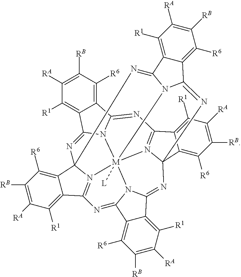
C1([RB])=C([RA])C([R1])=C2C(=C1[R6])C1=NC34C5=C([R6])C([RB])=C([RA])C([R1])=C5C5=N3[M]367([L])N1C2=NC1(C2=C([R6])C([RB])=C([RA])C([R1])=C2C(=N13)N=C1C2=C([R6])C([RB])=C([RA])C([R1])=C2C(=N4)N16)N=C1C2=C([R1])C([RA])=C([RB])C([R6])=C2C(=N5)N17
